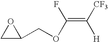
C1C(COC(=C([CF3])[H])F)O1
